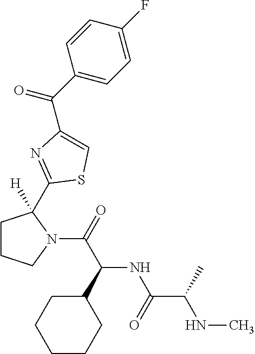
C1CCN(C(=O)C(NC(C(NC)C)=O)C2CCCCC2)C1([H])C1=NC(C(=O)C2=CC=C(F)C=C2)=CS1
